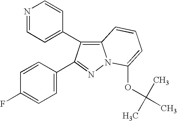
N1=CC=C(C2=C3N(N=C2C2=CC=C(F)C=C2)C(OC(C)(C)C)=CC=C3)C=C1
